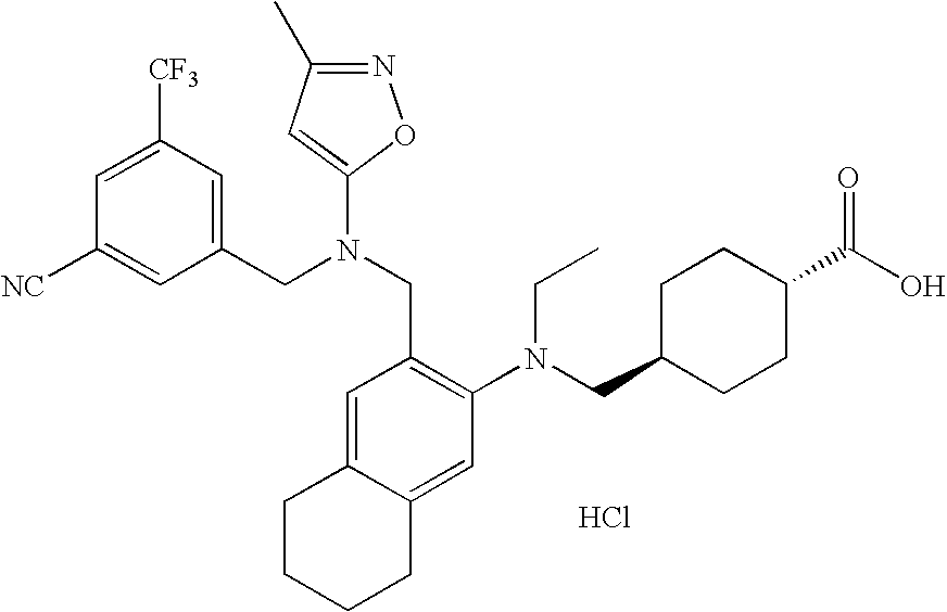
C1=C([CF3])C=C(CN(CC2=C(N(CC3CCC(C(O)=O)CC3)CC)C=C3C(=C2)CCCC3)C2=CC(C)=NO2)C=C1[NC].Cl
